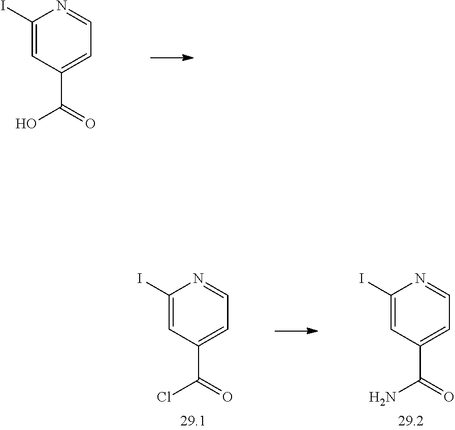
C1(I)=CC(C(O)=O)=CC=N1.C1(I)=CC(C(Cl)=O)=CC=N1.C1(I)=CC(C(N)=O)=CC=N1
